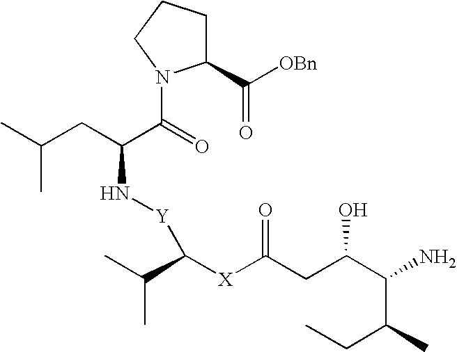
C1(C(=O)[OBn])CCCN1C(C(N[Y]C(C(C)C)[X]C(CC(C(N)C(C)CC)O)=O)CC(C)C)=O
